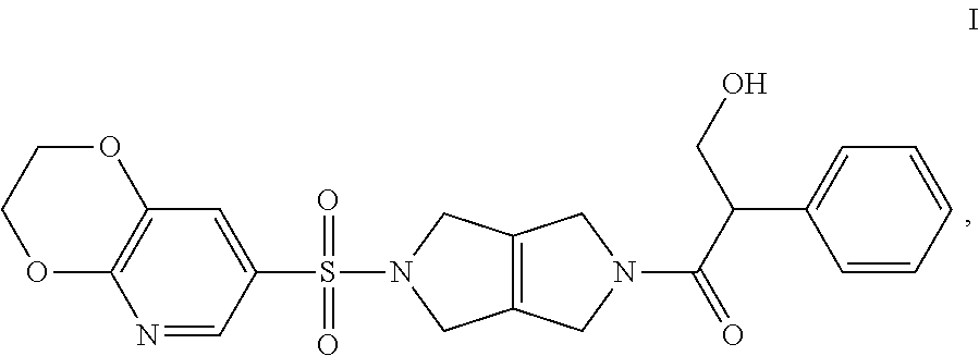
N1=CC(S(N2CC3=C(C2)CN(C(C(CO)C2=CC=CC=C2)=O)C3)(=O)=O)=CC2=C1OCCO2
